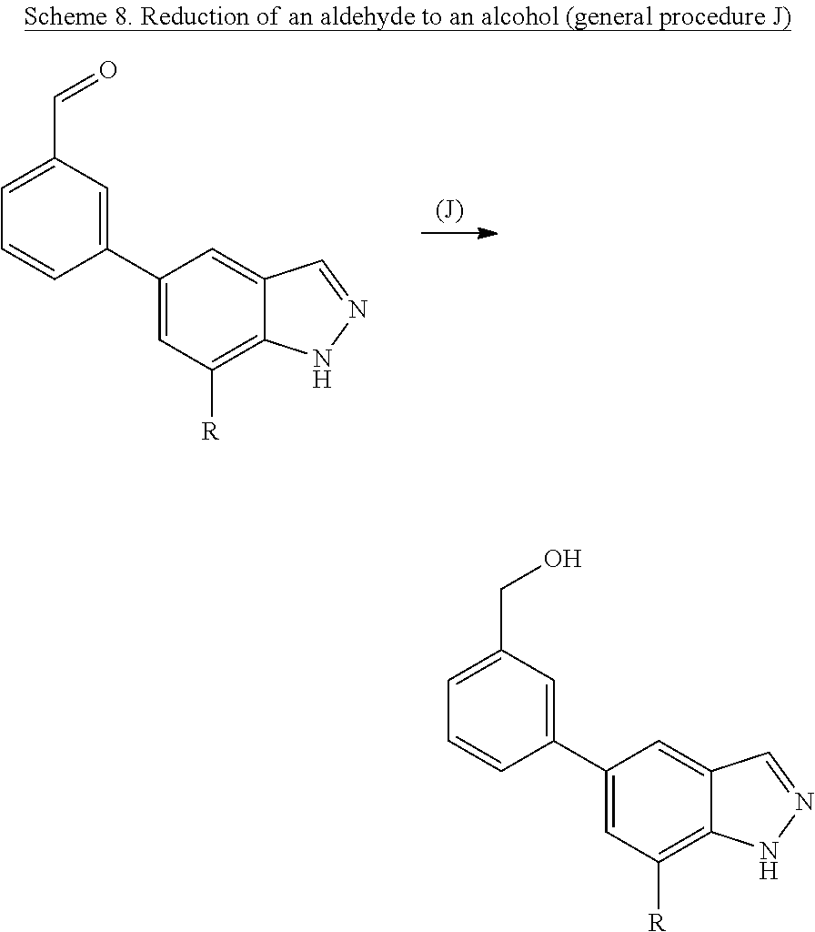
C1(C2=CC([R])=C3C(=C2)C=NN3)=CC(C=O)=CC=C1.C1(C2=CC([R])=C3C(=C2)C=NN3)=CC(CO)=CC=C1
